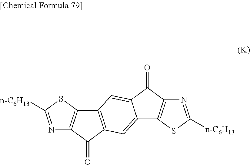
N1=C([n-C6H13])SC2=C1C(=O)C1=C2C=C2C(=C1)C1=C(C2=O)N=C([n-C6H13])S1
